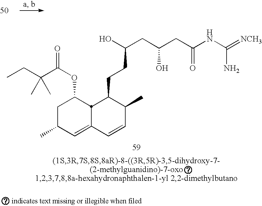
C1C(C)C=C2C=CC(C)C(CCC(CC(CC(NC(=[NCH3])N)=O)O)O)C2C1OC(=O)C(CC)(C)C
